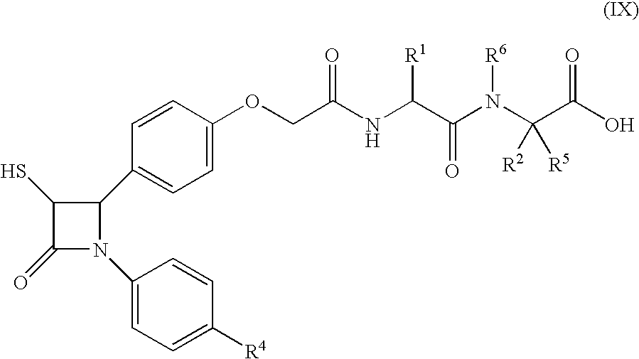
C1(S)C(=O)N(C2=CC=C([R4])C=C2)C1C1=CC=C(OCC(NC(C(N(C(C(O)=O)([R2])[R5])[R6])=O)[R1])=O)C=C1
